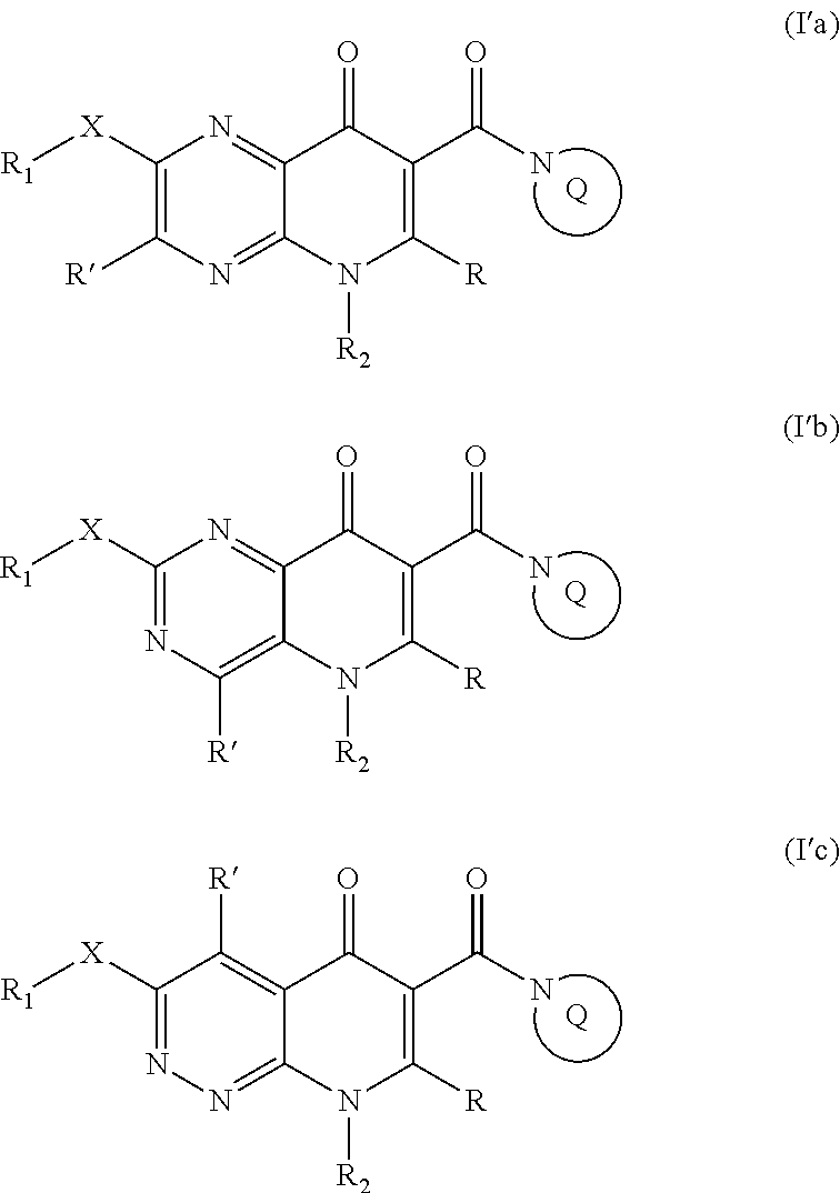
[Q].C1([X][R1])=C([R])N=C2C(=N1)C(=O)C(C(N)=O)=C([R])N2[R2].[Q].C1([X][R1])=NC([R])=C2C(=N1)C(=O)C(C(N)=O)=C([R])N2[R2].[Q].C1([X][R1])=NN=C2C(=C1[R])C(=O)C(C(N)=O)=C([R])N2[R2]
